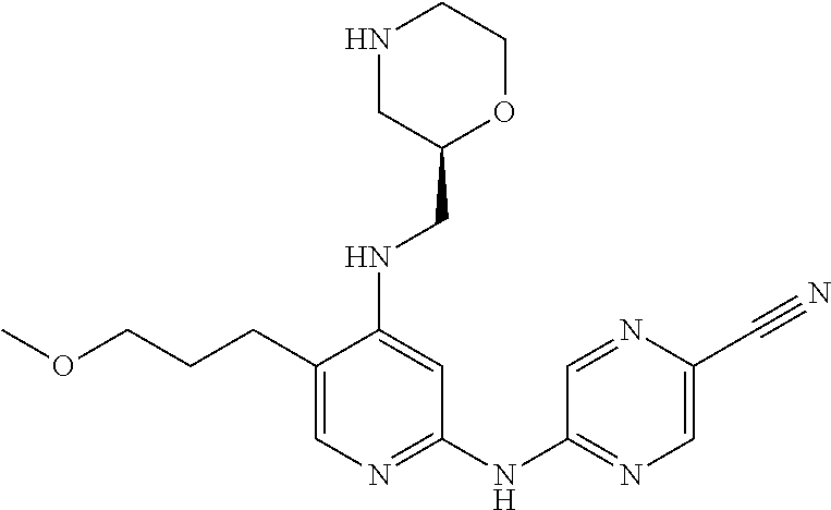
C1(CCCOC)=CN=C(NC2=NC=C(C#N)N=C2)C=C1NCC1OCCNC1
